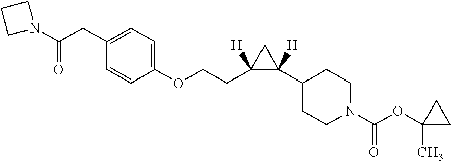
C1(C2([H])CC2(CCOC2=CC=C(CC(N3CCC3)=O)C=C2)[H])CCN(C(OC2(C)CC2)=O)CC1
